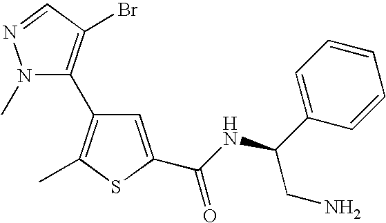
N1(C)N=CC(Br)=C1C1=C(C)SC(C(NC(C2=CC=CC=C2)CN)=O)=C1
